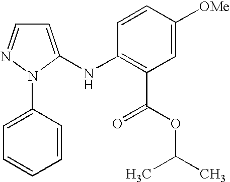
N(C1=C(C(OC(C)C)=O)C=C([OMe])C=C1)C1=CC=NN1C1=CC=CC=C1
